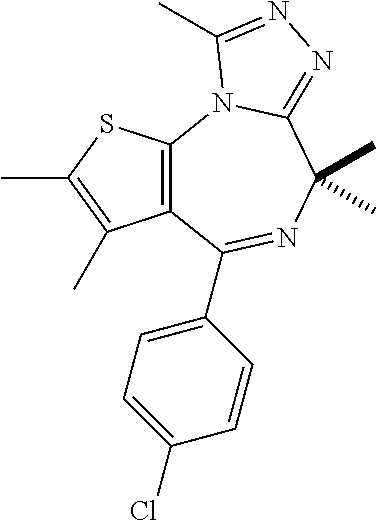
C12=C(N3C(=NN=C3C)C(C)(C)N=C1C1=CC=C(Cl)C=C1)SC(C)=C2C
